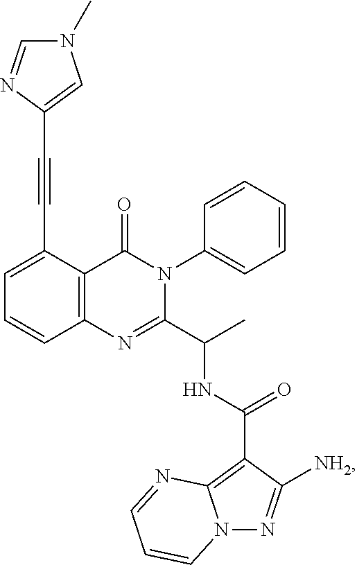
C1=C(C#CC2=CN(C)C=N2)C2=C(C=C1)N=C(C(C)NC(=O)C1=C3N(N=C1[NH2])C=CC=N3)N(C1=CC=CC=C1)C2=O
